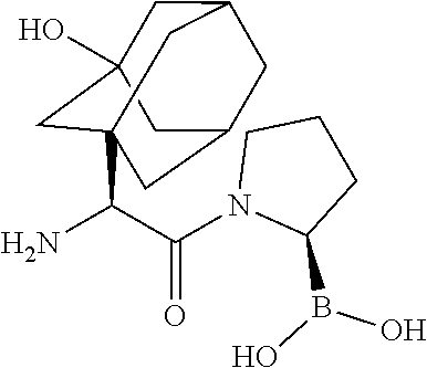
NC(C(N1C(B(O)O)CCC1)=O)C12CC3(O)CC(CC(C1)C3)C2
